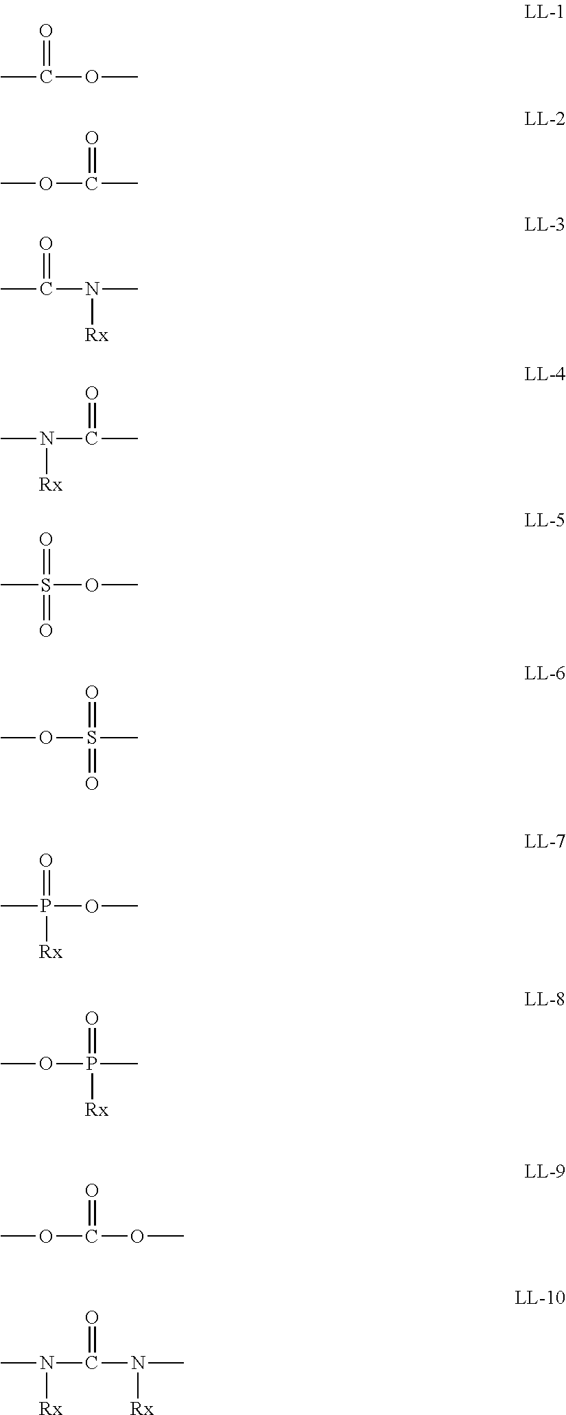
CC(=O)OC.O(C(=O)C)C.CC(=O)N(C)[Rx].N(C(=O)C)(C)[Rx].CS(=O)(OC)=O.O(S(=O)(C)=O)C.CP(=O)(OC)[Rx].O(P(=O)(C)[Rx])C.O(C(=O)OC)C.N(C(=O)N(C)[Rx])(C)[Rx]
